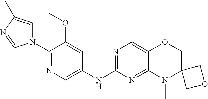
N1(C2=NC=C(NC3=NC=C4C(=N3)N(C)C3(CO4)COC3)C=C2OC)C=C(C)N=C1
